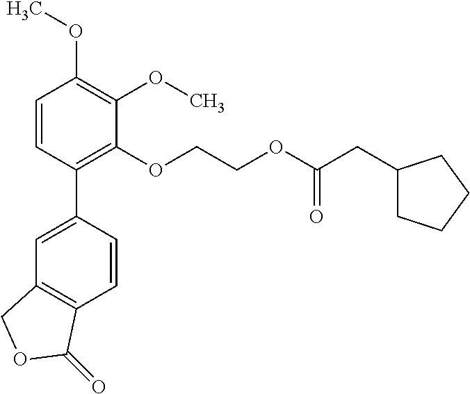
C1=CC(C2=CC3=C(C=C2)C(=O)OC3)=C(OCCOC(CC2CCCC2)=O)C(OC)=C1OC
